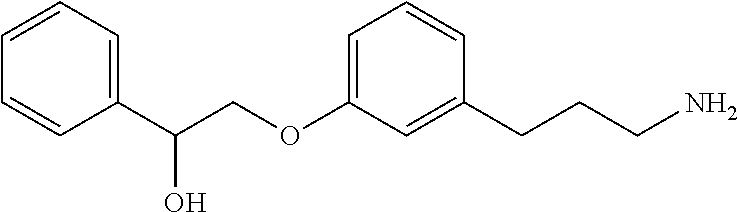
C1(C(COC2=CC=CC(CCCN)=C2)O)=CC=CC=C1
